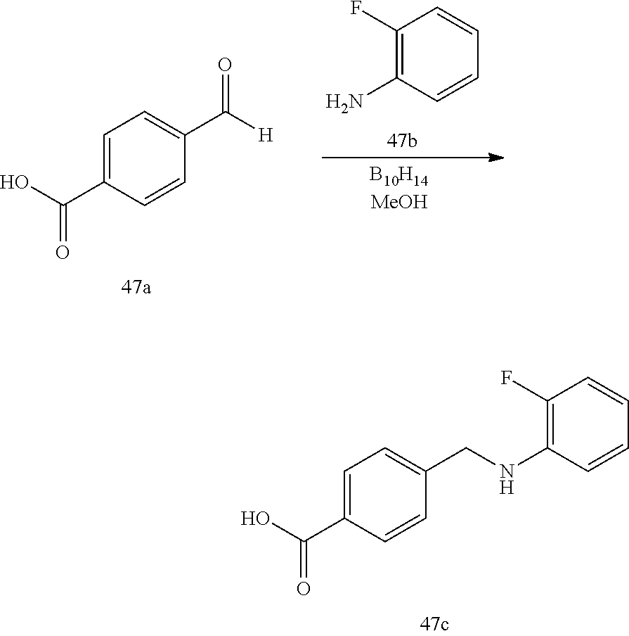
C1=C(C(O)=O)C=CC(CNC2=C(F)C=CC=C2)=C1.C1(F)=C(N)C=CC=C1.C1=C(C(O)=O)C=CC(C([H])=O)=C1
